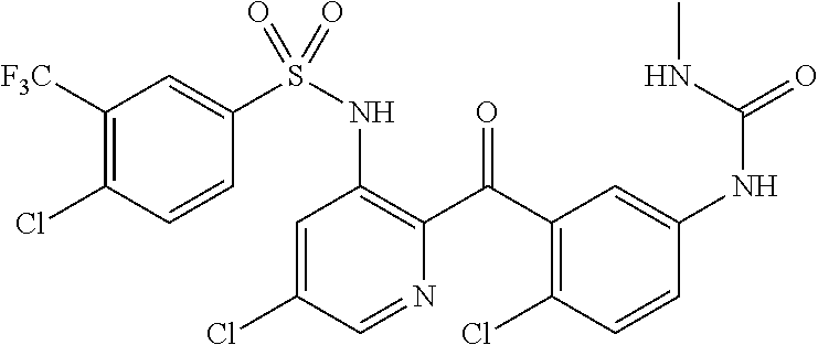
C1=C(Cl)C=NC(C(C2=C(Cl)C=CC(NC(=O)NC)=C2)=O)=C1NS(=O)(C1=CC([F3C])=C(Cl)C=C1)=O
